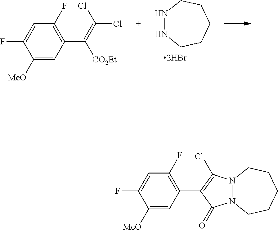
N1NCCCCC1.C1([MeO])=CC(C(=C(Cl)Cl)[CO2Et])=C(F)C=C1F.C1([MeO])=CC(C2=C(Cl)N3N(C2=O)CCCCC3)=C(F)C=C1F
